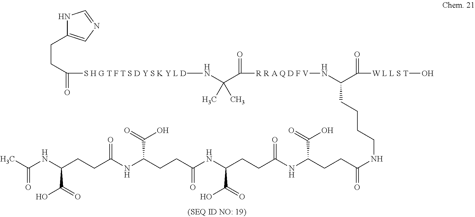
N1C(CCC(=O)[S H G T F T S D Y S K Y L D]NC(C([R R A Q D F V]NC(C([W L L S T]O)=O)CCCCNC(=O)CCC(NC(CCC(NC(CCC(NC(CCC(NC(C)=O)C(=O)O)=O)C(=O)O)=O)C(=O)O)=O)C(=O)O)=O)(C)C)=CN=C1
